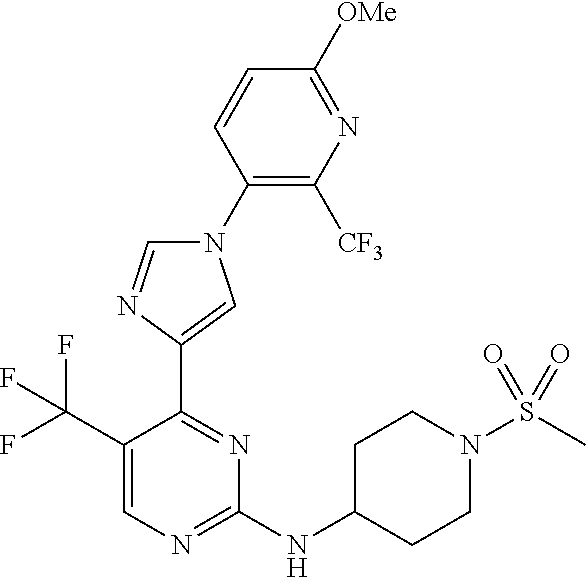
C1(N2C=NC(C3=NC(NC4CCN(S(C)(=O)=O)CC4)=NC=C3C(F)(F)F)=C2)=C([CF3])N=C([OMe])C=C1
